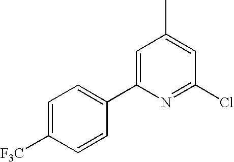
C1=C([F3C])C=CC(C2=CC(C)=CC(Cl)=N2)=C1
